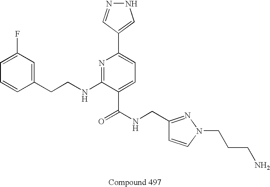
C1=CC(CCNC2=NC(C3=CNN=C3)=CC=C2C(NCC2=NN(CCCN)C=C2)=O)=CC(F)=C1
